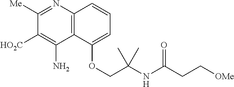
C1([Me])=NC2=C(C(N)=C1[HO2C])C(OCC(NC(CC[OMe])=O)(C)C)=CC=C2
